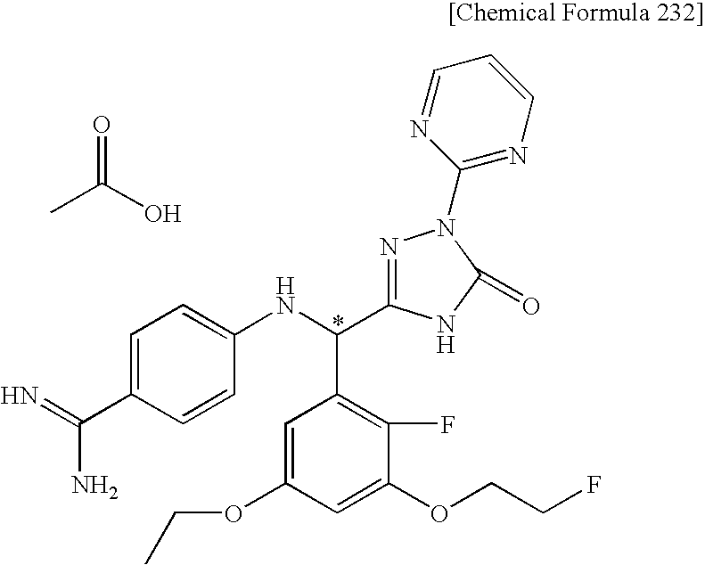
CC(O)=O.C1=C(C(=N)N)C=CC(NC(C2=C(F)C(OCCF)=CC(OCC)=C2)C2=NN(C3=NC=CC=N3)C(=O)N2)=C1
